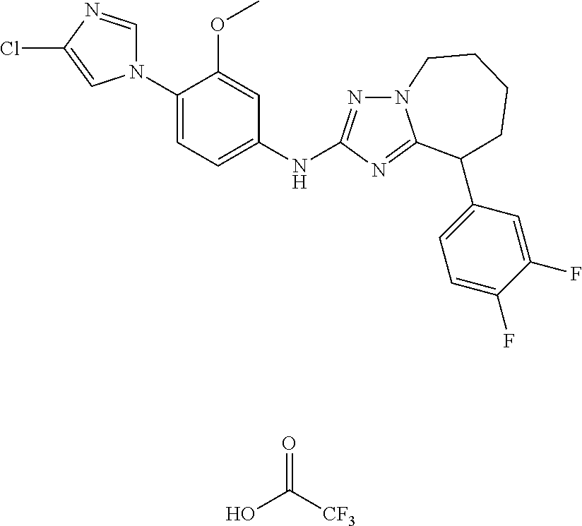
C1(N2C=NC(Cl)=C2)=CC=C(NC2=NN3C(=N2)C(C2=CC=C(F)C(F)=C2)CCCC3)C=C1OC.O=C([CF3])O
